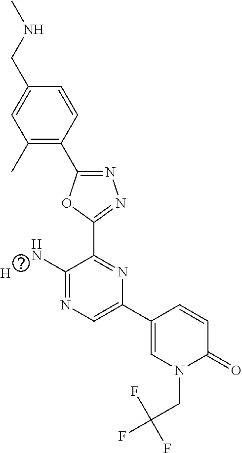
C1(C)=C(C2=NN=C(C3=NC(C4=CN(CC(F)(F)F)C(=O)C=C4)=CN=C3N)O2)C=CC(CNC)=C1.[H]
